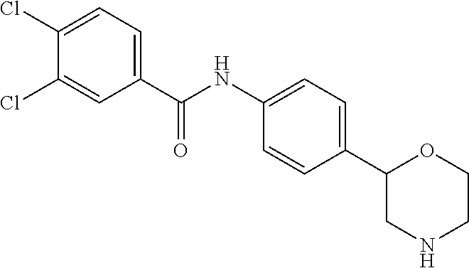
C1(Cl)=CC=C(C(NC2=CC=C(C3CNCCO3)C=C2)=O)C=C1Cl
